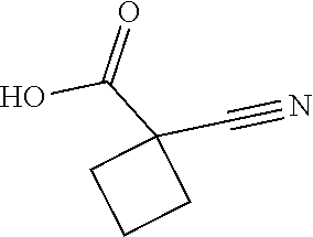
C1(C(O)=O)(C#N)CCC1
